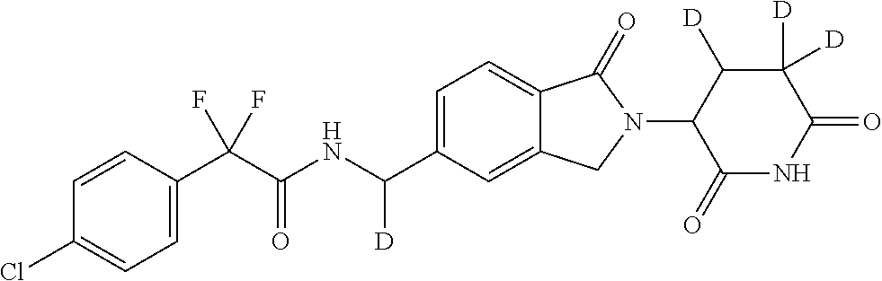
C1=CC(C(C(NC(C2=CC=C3C(=C2)CN(C2C(=O)NC(=O)C([D])([D])C2[D])C3=O)[D])=O)(F)F)=CC=C1Cl
